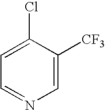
C1=C(Cl)C([CF3])=CN=C1
